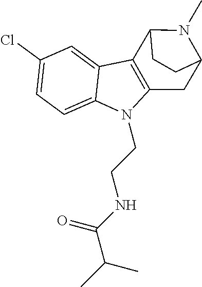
C1(Cl)=CC=C2C(=C1)C1=C(N2CCNC(C(C)C)=O)CC2N(C)C1CC2
